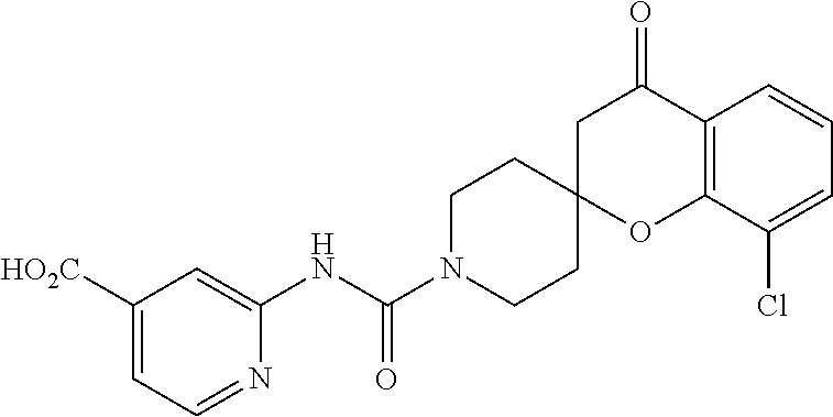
C1([HO2C])=CC=NC(NC(N2CCC3(CC2)OC2=C(C(=O)C3)C=CC=C2Cl)=O)=C1
